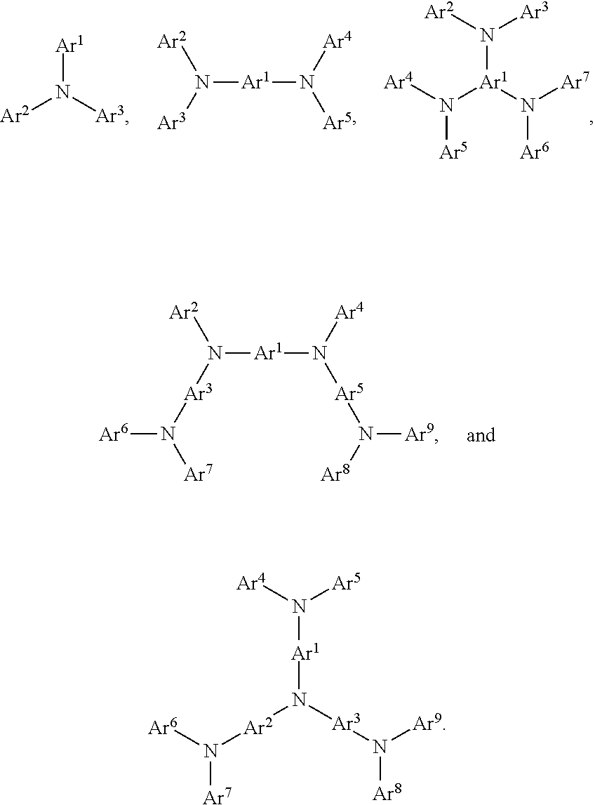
[Ar1](N([Ar3])[Ar2])(N([Ar5])[Ar4])N([Ar7])[Ar6].N([Ar1]N([Ar5])[Ar4])([Ar3])[Ar2].[Ar1]N([Ar3])[Ar2].N([Ar1]N([Ar5]N([Ar8])[Ar9])[Ar4])([Ar3]N([Ar7])[Ar6])[Ar2].[Ar1](N([Ar5])[Ar4])N([Ar3]N([Ar9])[Ar8])[Ar2]N([Ar7])[Ar6]
